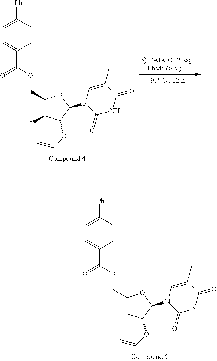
C(OC(C1=CC=C([Ph])C=C1)=O)C1C(I)C(OC=C)C(N2C(=O)NC(=O)C(C)=C2)O1.C(OC(C1=CC=C([Ph])C=C1)=O)C1=CC(OC=C)C(N2C(=O)NC(=O)C(C)=C2)O1
